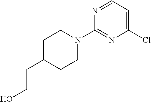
C1(Cl)=CC=NC(N2CCC(CCO)CC2)=N1
